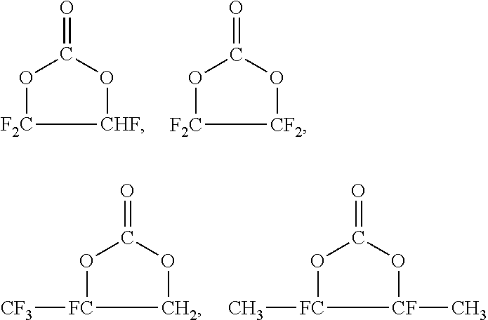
[CHF]1OC(=O)O[F2C]1.[CF2]1OC(=O)O[F2C]1.C1OC(=O)O[FC]1[CF3].[CF]1(C)OC(=O)O[FC]1C
